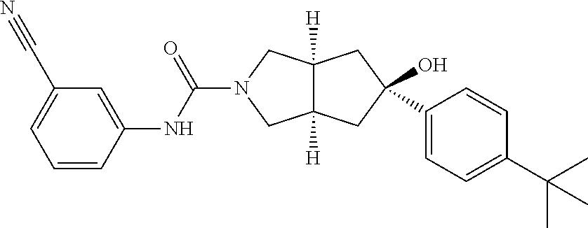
C1=CC(NC(=O)N2CC3([H])C([H])(C2)CC(O)(C2=CC=C(C(C)(C)C)C=C2)C3)=CC(C#N)=C1
